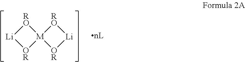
[RO]1[Li][OR][M]12[OR][Li][RO]2
